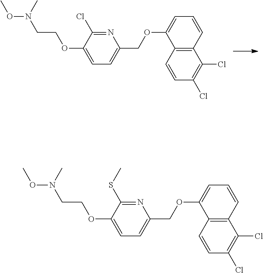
C1=CC2=C(C(OCC3=CC=C(OCCN(OC)C)C(Cl)=N3)=C1)C=CC(Cl)=C2Cl.C1=CC2=C(C(OCC3=CC=C(OCCN(OC)C)C(SC)=N3)=C1)C=CC(Cl)=C2Cl
